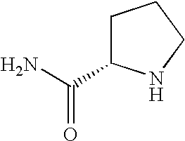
C1C(C(N)=O)NCC1
